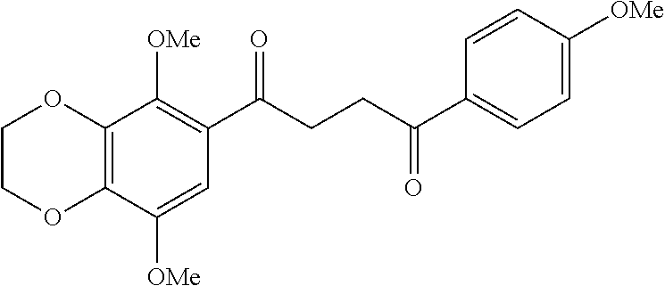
C12=C(C([OMe])=CC(C(CCC(C3=CC=C([OMe])C=C3)=O)=O)=C1[OMe])OCCO2
